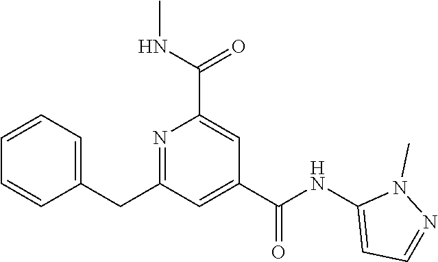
C1=CC=C(CC2=NC(C(NC)=O)=CC(C(NC3=CC=NN3C)=O)=C2)C=C1
